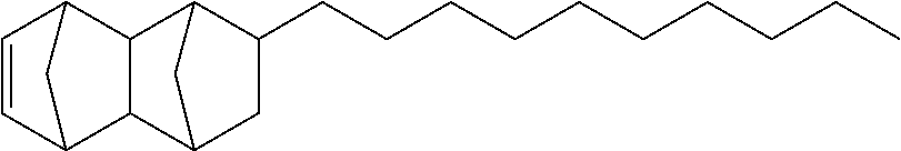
C1=CC2C3C(C1C2)C1C(CCCCCCCCCC)CC3C1
